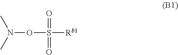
N(OS(=O)(=O)[Rb1])(C)C
